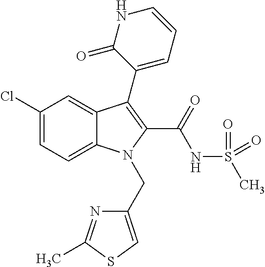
C1(Cl)=CC=C2C(=C1)C(C1=CC=CNC1=O)=C(C(NS(C)(=O)=O)=O)N2CC1=CSC(C)=N1
